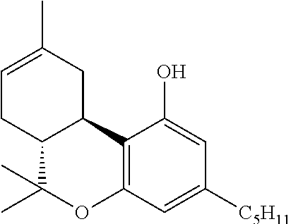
C1=C(C)CC2C(C1)C(C)(C)OC1=C2C(O)=CC([C5H11])=C1
